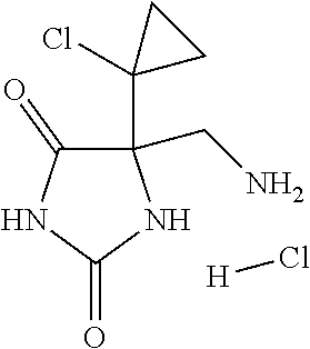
C1(CN)(C2(Cl)CC2)C(=O)NC(=O)N1.[H]Cl
